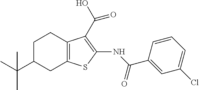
C1C(C(C)(C)C)CC2=C(C1)C(C(O)=O)=C(NC(C1=CC(Cl)=CC=C1)=O)S2
